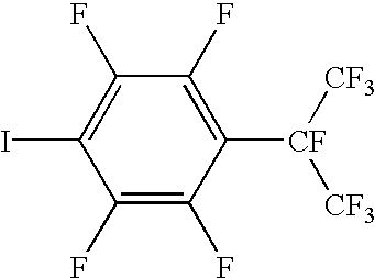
C1(F)=C(F)C([CF]([CF3])[CF3])=C(F)C(F)=C1I
